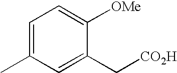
C1=C(C)C=C(C[CO2H])C([OMe])=C1
